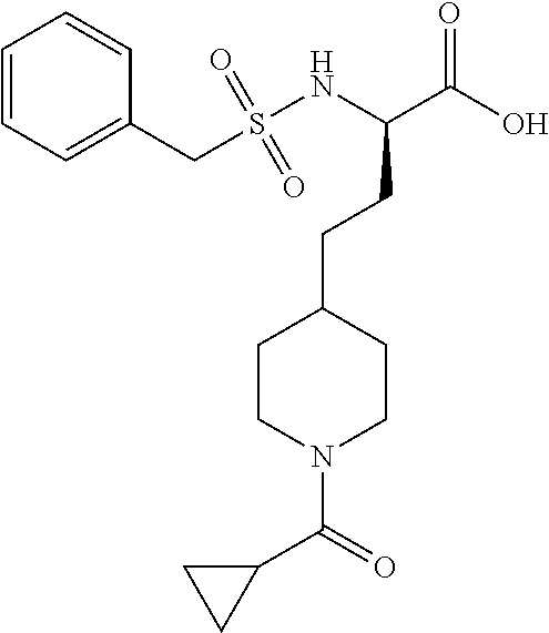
C1=CC=C(CS(NC(C(O)=O)CCC2CCN(C(=O)C3CC3)CC2)(=O)=O)C=C1
